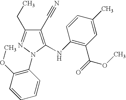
C1(C#N)=C(NC2=C(C(OC)=O)C=C(C)C=C2)N(C2=C(OC)C=CC=C2)N=C1CC
